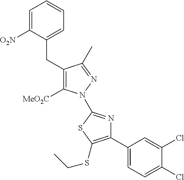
C1=C([O2N])C(CC2=C([MeO2C])N(C3=NC(C4=CC=C(Cl)C(Cl)=C4)=C(SCC)S3)N=C2C)=CC=C1
